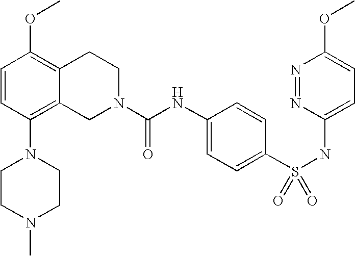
C1=CC(N2CCN(C)CC2)=C2C(=C1OC)CCN(C(NC1=CC=C(S(NC3=CC=C(OC)N=N3)(=O)=O)C=C1)=O)C2
